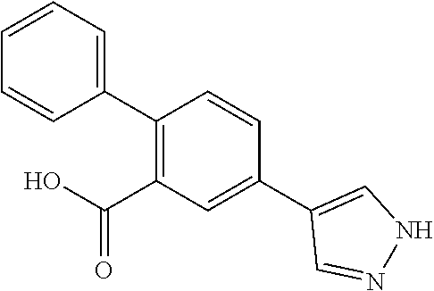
C1(C2=C(C(O)=O)C=C(C3=CNN=C3)C=C2)=CC=CC=C1
